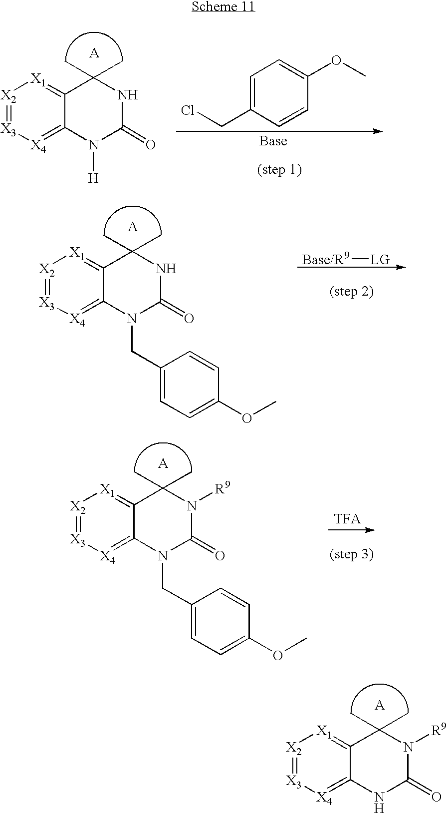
C12=[X1][X2]=[X3][X4]=C1NC(=O)N([R9])C2(C)C.C12=[X1][X2]=[X3][X4]=C1N([H])C(=O)NC2(C)C.C1=C(CCl)C=CC(OC)=C1.C12=[X1][X2]=[X3][X4]=C1N(CC1=CC=C(OC)C=C1)C(=O)NC2(C)C.[Base/R9][LG].C12=[X1][X2]=[X3][X4]=C1N(CC1=CC=C(OC)C=C1)C(=O)N([R9])C2(C)C
